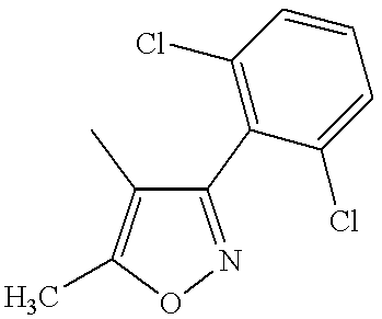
C1(C2=C(Cl)C=CC=C2Cl)=NOC(C)=C1C
